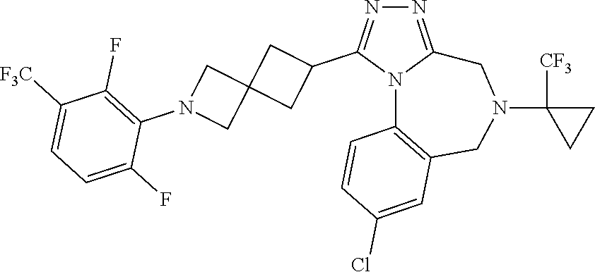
N1=C2N(C(C3CC4(C3)CN(C3=C(F)C([F3C])=CC=C3F)C4)=N1)C1=C(CN(C3([CF3])CC3)C2)C=C(Cl)C=C1
